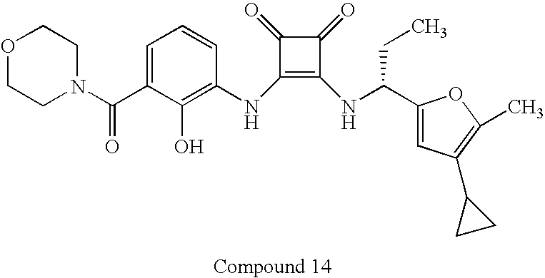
C1(NC2=C(O)C(C(=O)N3CCOCC3)=CC=C2)=C(NC(C2=CC(C3CC3)=C(C)O2)CC)C(=O)C1=O
